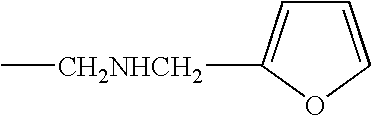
C1=COC([CH2NHCH2]C)=C1
